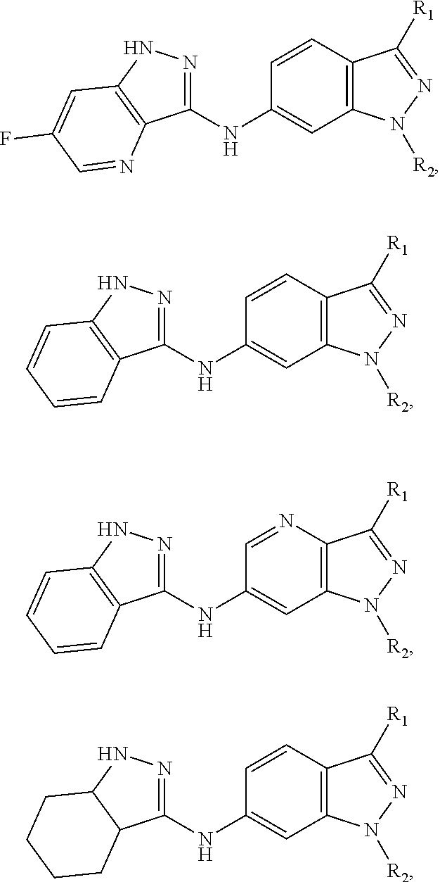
C1(NC2=CC3=C(C=C2)C([R1])=NN3[R2])=NNC2=C1C=CC=C2.C1(NC2=CC3=C(N=C2)C([R1])=NN3[R2])=NNC2=C1C=CC=C2.C1(NC2=CC3=C(C=C2)C([R1])=NN3[R2])=NNC2C1CCCC2.C1(NC2=CC3=C(C=C2)C([R1])=NN3[R2])=NNC2=C1N=CC(F)=C2
